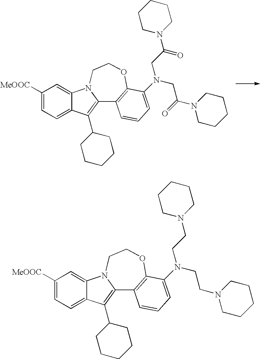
C1([MeOOC])=CC=C2C(=C1)N1C(=C2C2CCCCC2)C2=C(OCC1)C(N(CC(N1CCCCC1)=O)CC(N1CCCCC1)=O)=CC=C2.C1([MeOOC])=CC=C2C(=C1)N1C(=C2C2CCCCC2)C2=C(OCC1)C(N(CCN1CCCCC1)CCN1CCCCC1)=CC=C2
